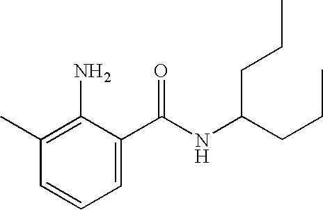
C1=C(C(=O)NC(CCC)CCC)C(N)=C(C)C=C1
